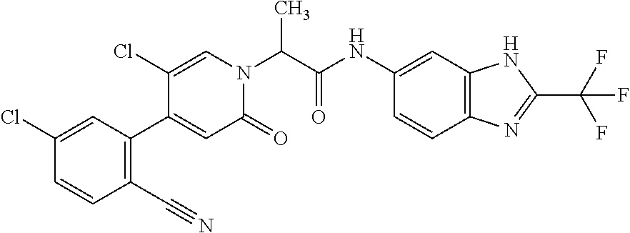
C1(Cl)=CC(C2=CC(=O)N(C(C(NC3=CC4=C(C=C3)N=C(C(F)(F)F)N4)=O)C)C=C2Cl)=C(C#N)C=C1
